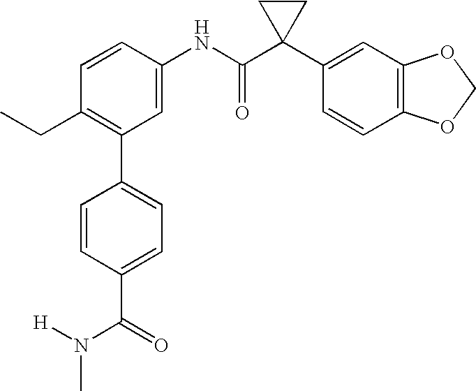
C1=C(NC(C2(C3=CC4=C(C=C3)OCO4)CC2)=O)C=CC(CC)=C1C1=CC=C(C(=O)N([H])C)C=C1
